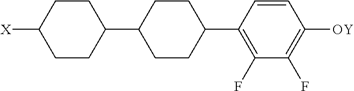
[X]C1CCC(C2CCC(C3=C(F)C(F)=C([OY])C=C3)CC2)CC1
